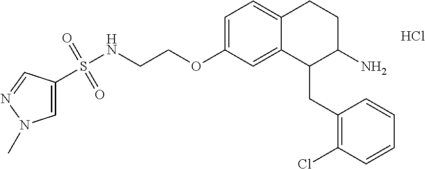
C1=C(OCCNS(=O)(=O)C2=CN(C)N=C2)C=C2C(=C1)CCC(N)C2CC1=C(Cl)C=CC=C1.Cl
